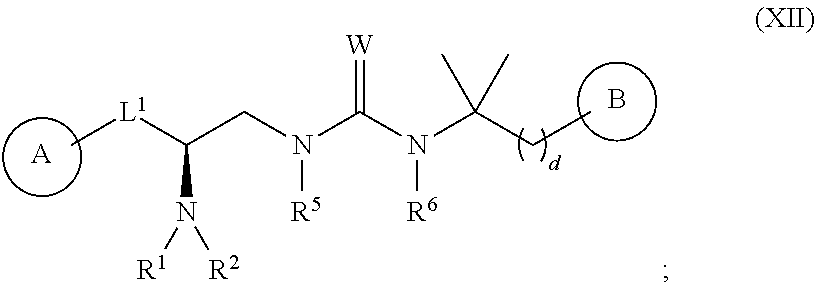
[A].B.C(CN(C(N(C(CC)(C)C)[R6])=[W])[R5])(N([R1])[R2])[L1]C
